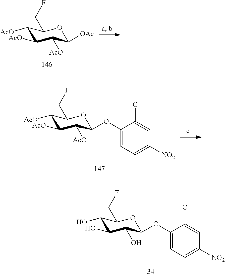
C1(O)C(O)C(O)C(OC2=CC=C([NO2])C=C2C)OC1CF.C1([AcO])C([AcO])C([AcO])C([OAc])OC1CF.C1([AcO])C([AcO])C([AcO])C(OC2=CC=C([NO2])C=C2C)OC1CF
